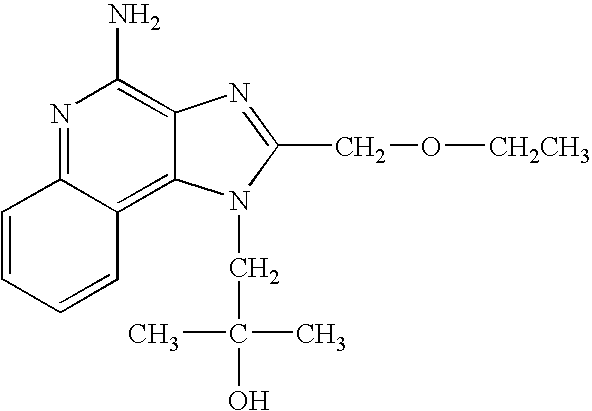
N1=C2C(=C3C(=C1N)N=C(CO[CH2CH3])N3CC(O)(C)C)C=CC=C2
